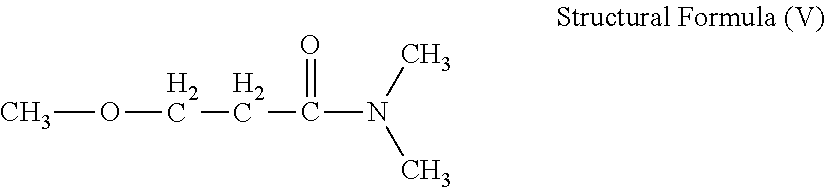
N(C)(C)C(=O)CCOC
